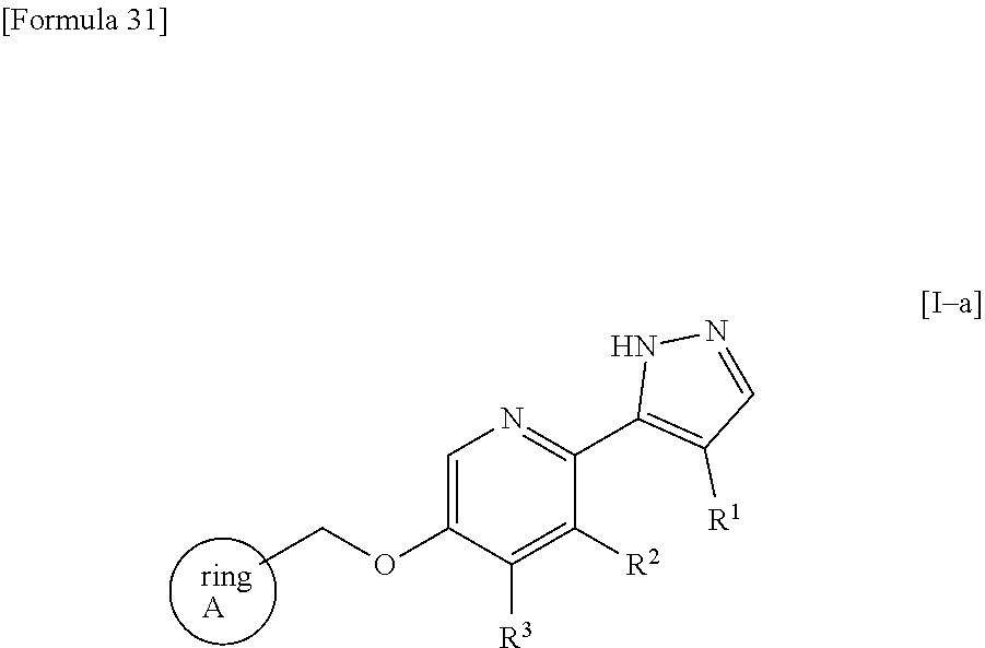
C1(C2=NC=C(OCC)C([R3])=C2[R2])=C([R1])C=NN1.[A].[ring]
